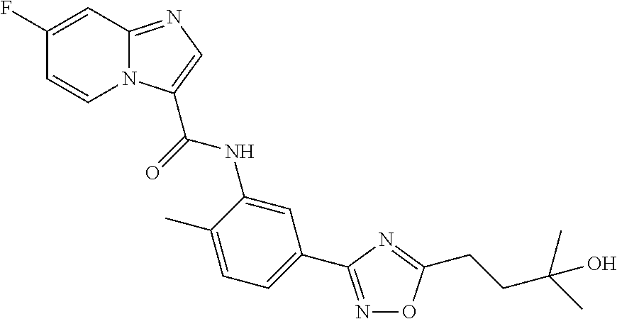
C12=NC=C(C(NC3=CC(C4=NOC(CCC(C)(C)O)=N4)=CC=C3C)=O)N1C=CC(F)=C2
